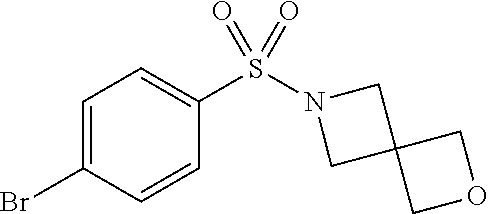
C1=C(Br)C=CC(S(N2CC3(C2)COC3)(=O)=O)=C1
